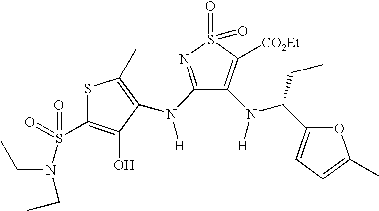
S1C(S(=O)(=O)N(CC)CC)=C(O)C(N(C2=NS(=O)(=O)C([CO2Et])=C2N([H])C(CC)C2=CC=C(C)O2)[H])=C1C
